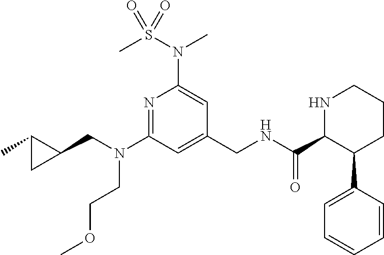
C1(C)CC1CN(CCOC)C1=NC(N(C)S(C)(=O)=O)=CC(CNC(C2C(C3=CC=CC=C3)CCCN2)=O)=C1
